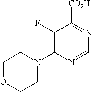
C1(F)=C(N2CCOCC2)N=CN=C1[CO2H]
